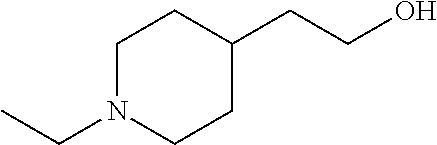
C1N(CC)CCC(CCO)C1
